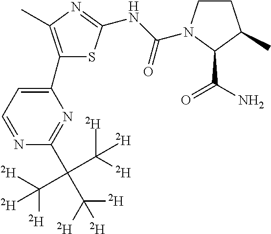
N(C1=NC(C)=C(C2=CC=NC(C(C([D])([D])[D])(C([D])([D])[D])C([D])([D])[D])=N2)S1)C(=O)N1CCC(C)C1C(N)=O
